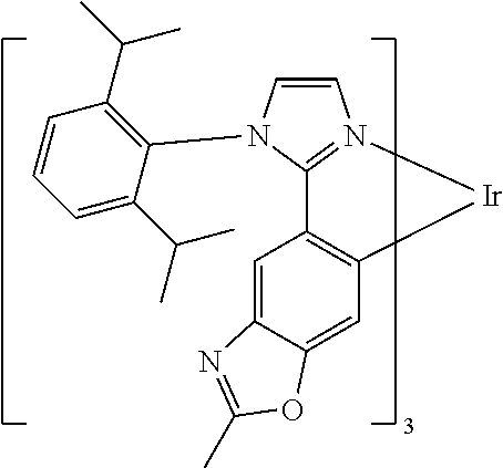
C1=CN(C2=C(C(C)C)C=CC=C2C(C)C)C2=N1[Ir]C1=C2C=C2C(=C1)OC(C)=N2
